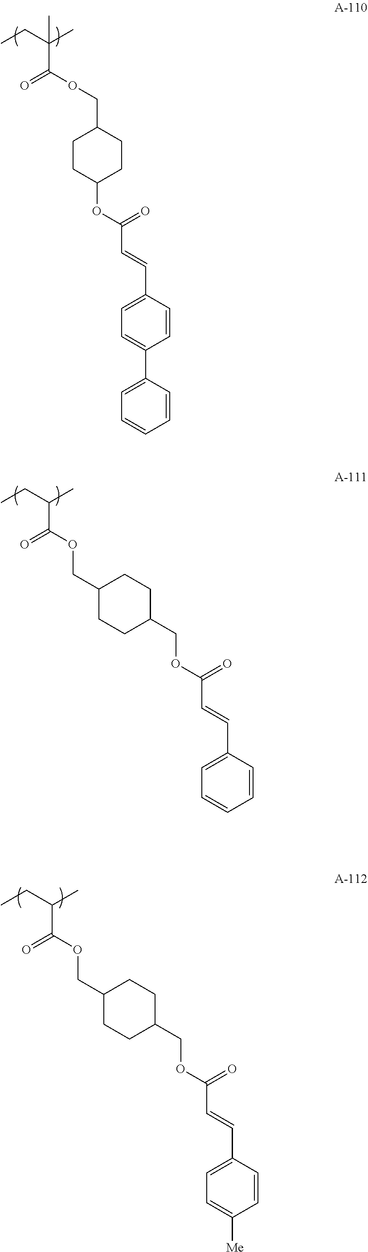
C(C(OCC1CCC(OC(C=CC2=CC=C(C3=CC=CC=C3)C=C2)=O)CC1)=O)(CC)(C)C.C(C(OCC1CCC(COC(C=CC2=CC=CC=C2)=O)CC1)=O)(CC)C.C(C(OCC1CCC(COC(C=CC2=CC=C([Me])C=C2)=O)CC1)=O)(CC)C
